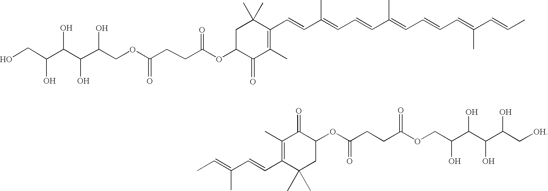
C1C(OC(CCC(=O)OCC(C(C(C(CO)O)O)O)O)=O)C(=O)C(C)=C(C=CC(=CC=CC(C)=CC=CC=C(C=CC)C)C)C1(C)C.CC=C(C=CC1=C(C)C(=O)C(OC(=O)CCC(OCC(C(C(C(C[OH])O)O)O)O)=O)CC1(C)C)C
